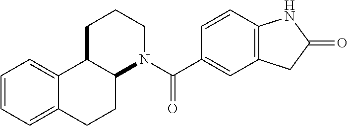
C12=CC=CC=C1CCC1C2CCCN1C(=O)C1=CC2=C(C=C1)NC(=O)C2
